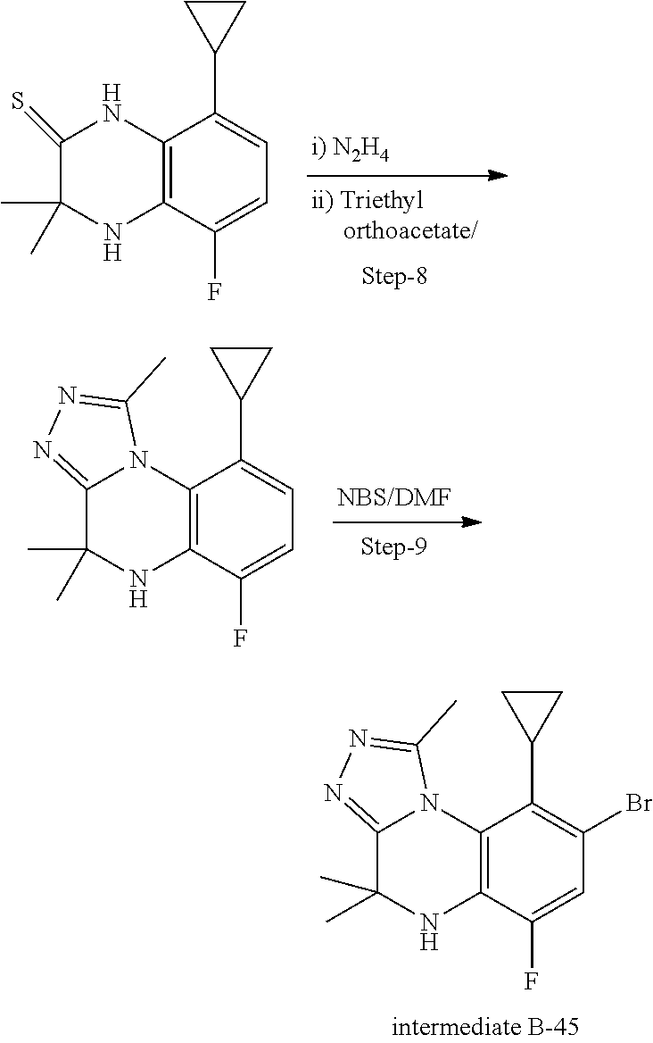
C12=C(C(F)=CC=C1C1CC1)NC(C)(C)C(=S)N2.C12=C(C(F)=CC=C1C1CC1)NC(C)(C)C1=NN=C(C)N21.C12=C(C(F)=CC(Br)=C1C1CC1)NC(C)(C)C1=NN=C(C)N21
